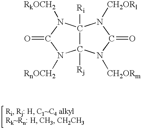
C12([Ri])C([Rj])(N([CH2ORm])C(=O)N1[CH2ORl])N([RnOCH2])C(=O)N2[RkOCH2]
